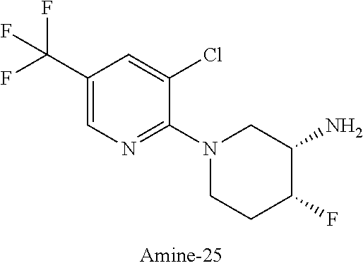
C1(C(F)(F)F)=CN=C(N2CCC(F)C(N)C2)C(Cl)=C1
